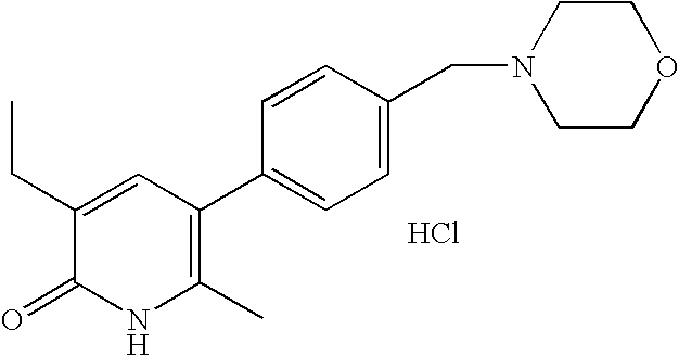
C1(=O)NC(C)=C(C2=CC=C(CN3CCOCC3)C=C2)C=C1CC.Cl
